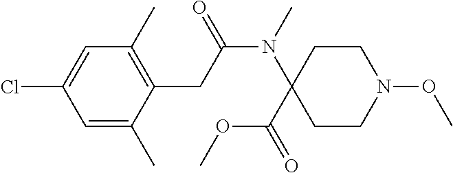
C1=C(C)C(CC(N(C2(C(OC)=O)CCN(OC)CC2)C)=O)=C(C)C=C1Cl
